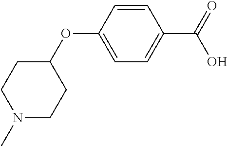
O(C1=CC=C(C(O)=O)C=C1)C1CCN(C)CC1
